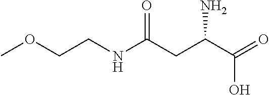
COCCNC(CC(C(=O)O)N)=O
